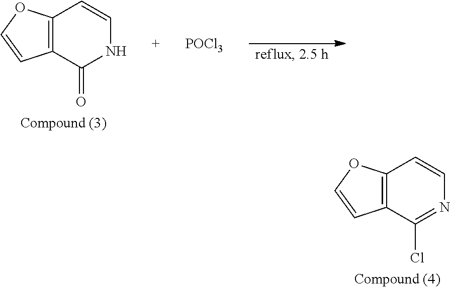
C12=C(C(=O)NC=C1)C=CO2.[POCl3].C12=C(C(Cl)=NC=C1)C=CO2
